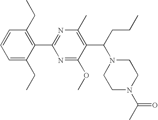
C1(C2=NC(C)=C(C(CCC)N3CCN(C(C)=O)CC3)C(OC)=N2)=C(CC)C=CC=C1CC
